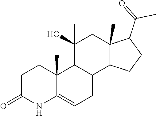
C1C(=O)NC2=CCC3C(C2(C)C1)C(O)(C)CC1(C)C3CCC1C(=O)C
